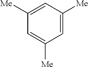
C1=C([Me])C=C([Me])C=C1[Me]
